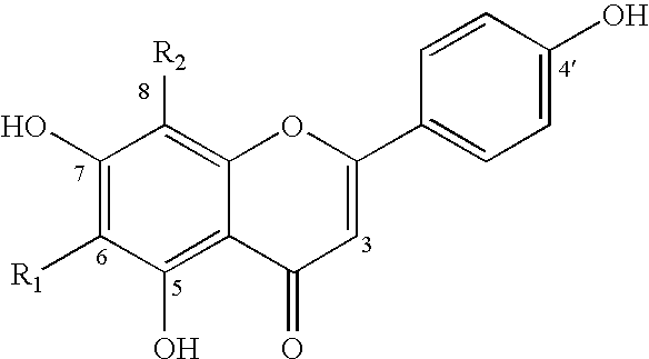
C1(O)=C([R1])C(O)=C2C(=C1[R2])OC(C1=CC=C(O)C=C1)=CC2=O
